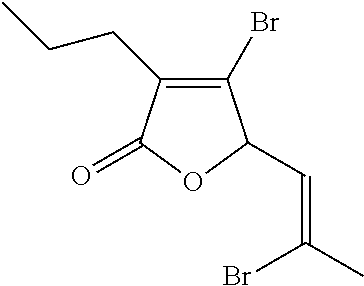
C1(Br)=C(CCC)C(=O)OC1C=C(Br)C
